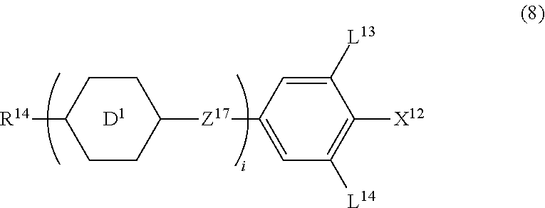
C1([R14])CCC([Z17]C2=CC([L14])=C([X12])C([L13])=C2)CC1.[D1]
